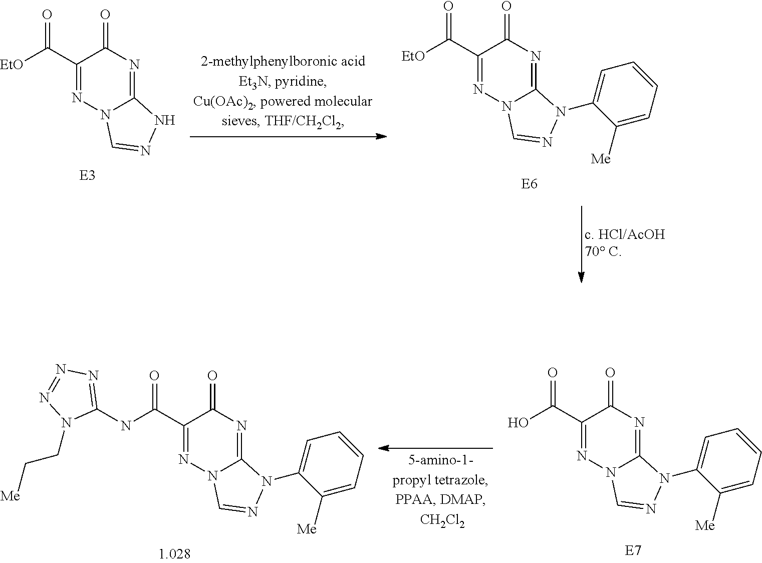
[EtO]C(C1=NN2C(=NC1=O)N(C1=CC=CC=C1[Me])N=C2)=O.[EtO]C(C1=NN2C(=NC1=O)NN=C2)=O.OC(C1=NN2C(=NC1=O)N(C1=CC=CC=C1[Me])N=C2)=O.N(C(C1=NN2C(=NC1=O)N(C1=CC=CC=C1[Me])N=C2)=O)C1=NN=NN1CC[Me]
